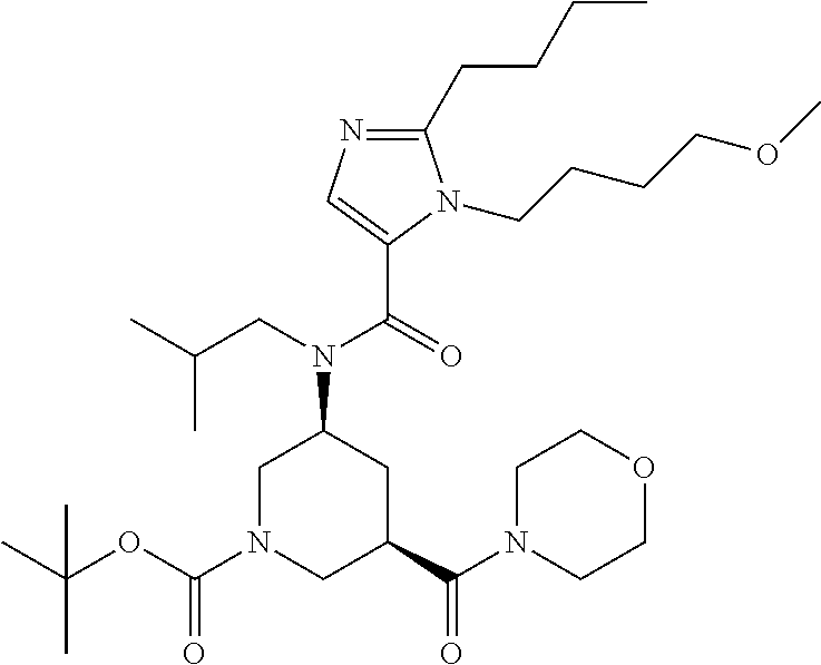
C1(CCCC)=NC=C(C(=O)N(CC(C)C)C2CN(C(OC(C)(C)C)=O)CC(C(N3CCOCC3)=O)C2)N1CCCCOC
